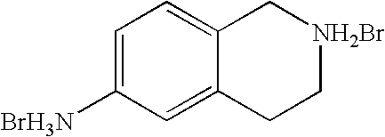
C1=C([BrH3N])C=C2C(=C1)C[NH2Br]CC2
